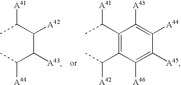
CC(C(C(C(C)[A44])[A43])[A42])[A41].C1(C(C)[A41])=C(C(C)[A42])C([A46])=C([A45])C([A44])=C1[A43]
